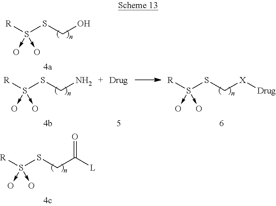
[R]S(SCO)(->O)->O.[R]S(SCN)(->O)->O.[R]S(SCC(=O)[L])(->O)->O.[R]S(SC[X][Drug])(->O)->O
